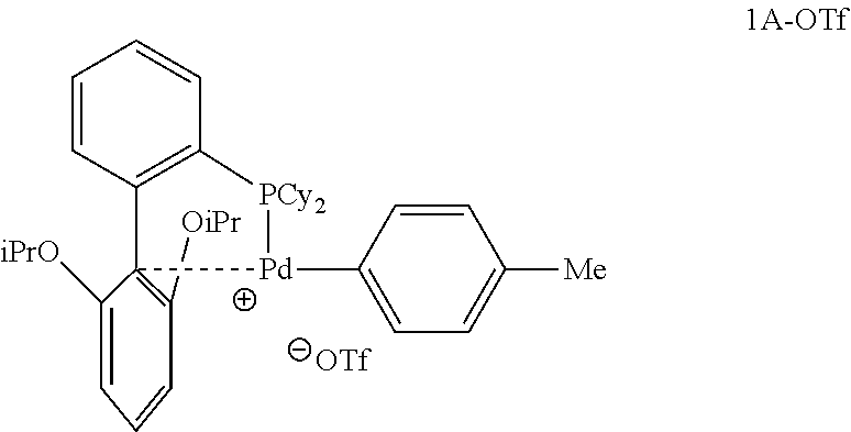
[Pd]1(C2=CC=C([Me])C=C2)[PCy2]C2=C(C=CC=C2)C12=C([OiPr])C=CC=C2[iPrO]
